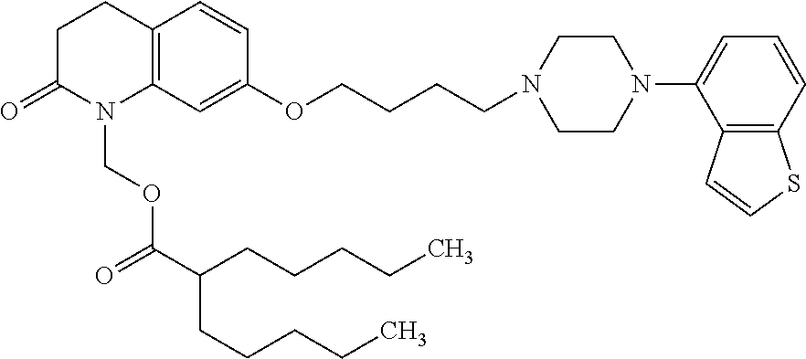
C1C(=O)N(COC(=O)C(CCCCC)CCCCC)C2=C(C1)C=CC(OCCCCN1CCN(C3=CC=CC4=C3C=CS4)CC1)=C2
